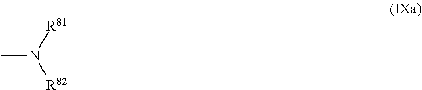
CN([R81])[R82]
